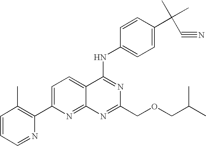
C1=CC=NC(C2=CC=C3C(=N2)N=C(COCC(C)C)N=C3NC2=CC=C(C(C#N)(C)C)C=C2)=C1C
